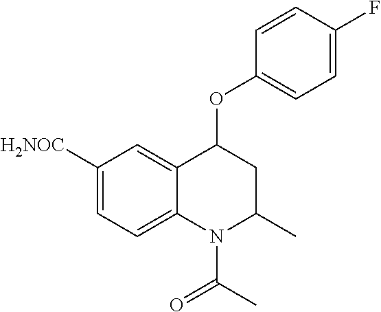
C1([H2NOC])=CC=C2C(=C1)C(OC1=CC=C(F)C=C1)CC(C)N2C(C)=O
